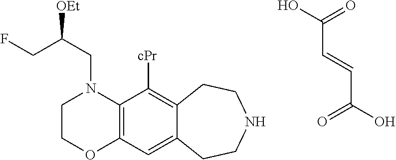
O=C(C=CC(=O)O)O.C([OEt])(CN1CCOC2=C1C([cPr])=C1C(=C2)CCNCC1)CF
